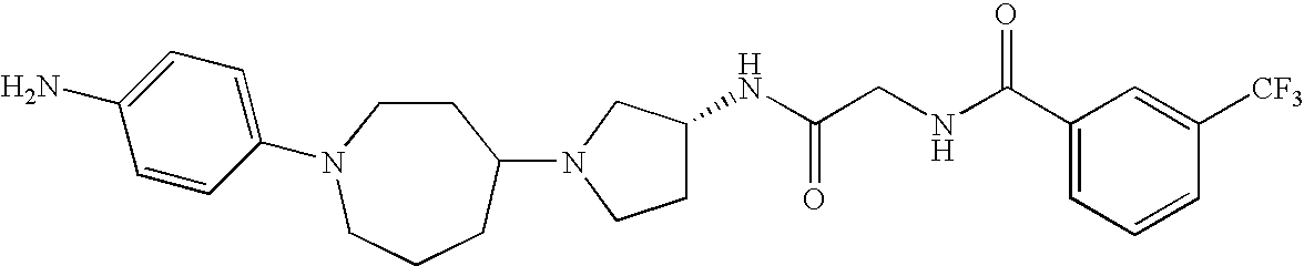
N1(C2CCN(C3=CC=C(N)C=C3)CCC2)CCC(NC(CNC(C2=CC=CC([CF3])=C2)=O)=O)C1
